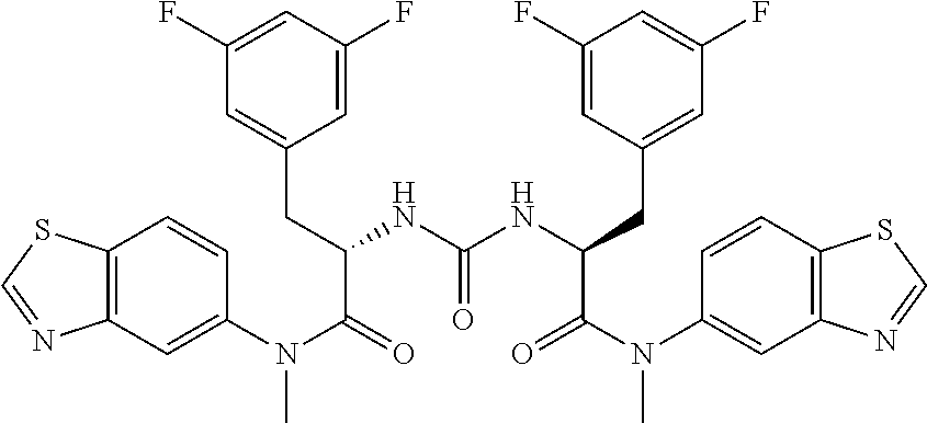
C1(F)=CC(F)=CC(CC(C(=O)N(C2=CC3=C(C=C2)SC=N3)C)NC(NC(CC2=CC(F)=CC(F)=C2)C(=O)N(C2=CC3=C(C=C2)SC=N3)C)=O)=C1
